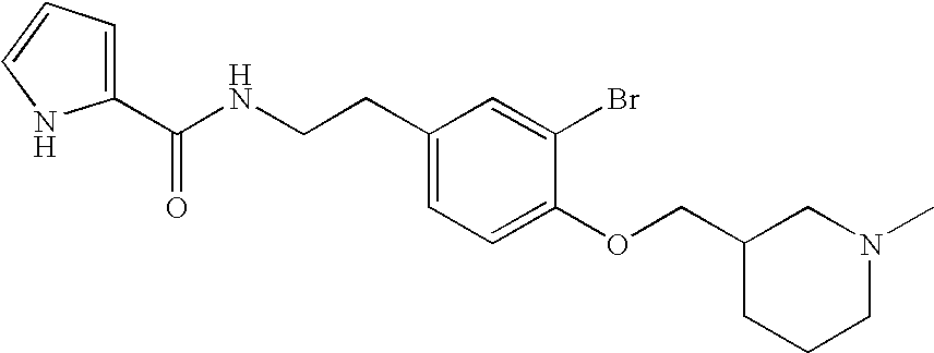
C1(C(NCCC2=CC=C(OCC3CCCN(C)C3)C(Br)=C2)=O)=CC=CN1
